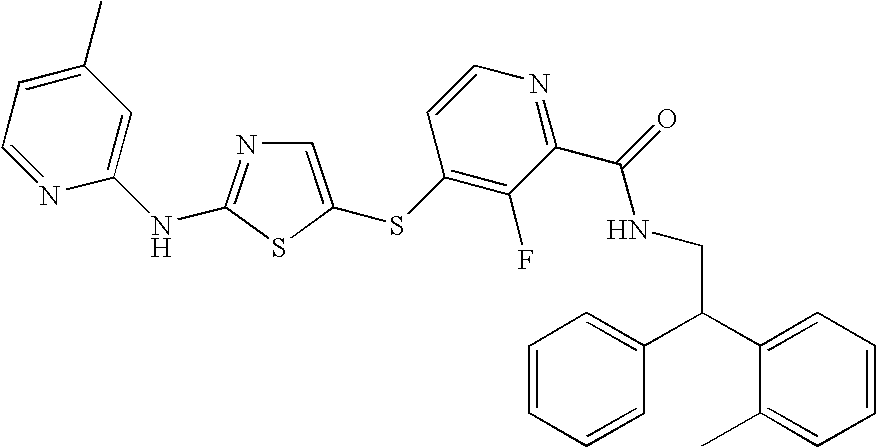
N(C1=CC(C)=CC=N1)C1=NC=C(SC2=C(F)C(C(=O)NCC(C3=CC=CC=C3)C3=CC=CC=C3C)=NC=C2)S1
